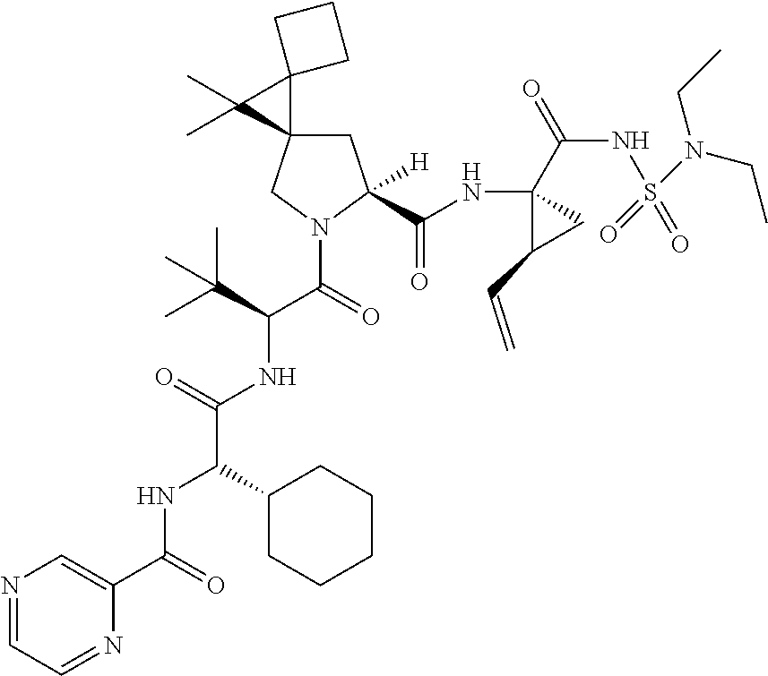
C1C2(CN(C(C(NC(C(NC(C3=CN=CC=N3)=O)C3CCCCC3)=O)C(C)(C)C)=O)C1(C(NC1(C(=O)NS(N(CC)CC)(=O)=O)C(C=C)C1)=O)[H])C1(C2(C)C)CCC1
